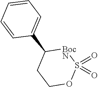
C1=CC=CC(C2CCOS(=O)(=O)[BocN]2)=C1
